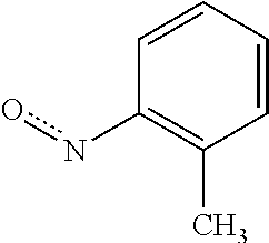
C1=CC=CC(C)=C1no
